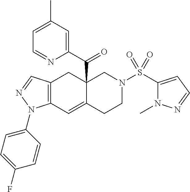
C1(N2C3=C(CC4(C(C5=CC(C)=CC=N5)=O)C(=C3)CCN(S(C3=CC=NN3C)(=O)=O)C4)C=N2)=CC=C(F)C=C1
